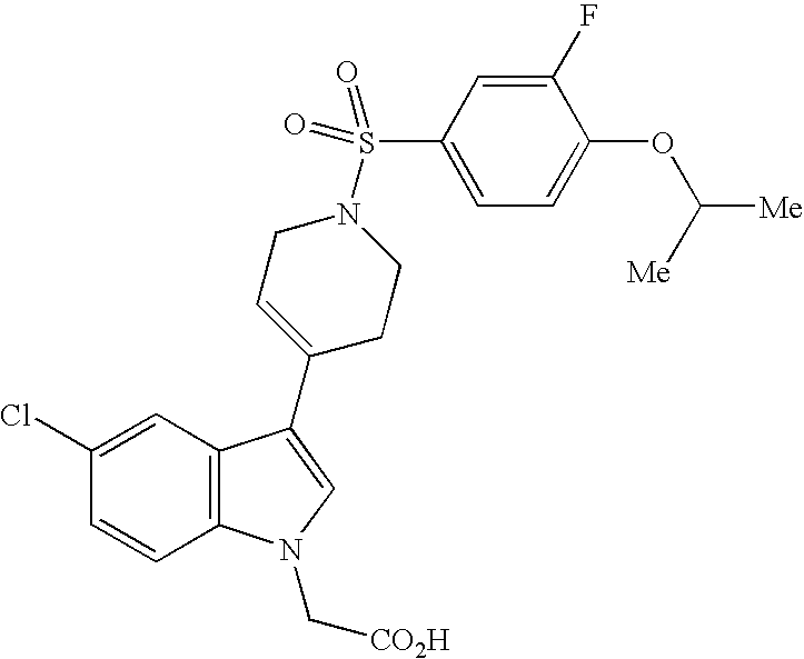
C1(Cl)=CC2=C(C=C1)N(C[CO2H])C=C2C1=CCN(S(C2=CC=C(OC([Me])[Me])C(F)=C2)(=O)=O)CC1
